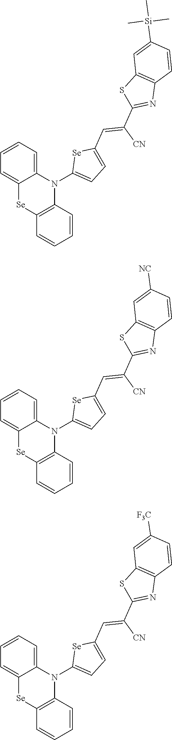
C12=CC=CC=C1[Se]C1=C(N2C2=CC=C(C=C([CN])C3=NC4=C(S3)C=C([Si](C)(C)C)C=C4)[Se]2)C=CC=C1.C12=CC=CC=C1[Se]C1=C(N2C2=CC=C(C=C([CN])C3=NC4=C(S3)C=C([NC])C=C4)[Se]2)C=CC=C1.C12=CC=CC=C1[Se]C1=C(N2C2=CC=C(C=C([CN])C3=NC4=C(S3)C=C([F3C])C=C4)[Se]2)C=CC=C1
